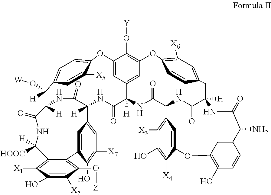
C12=CC3=CC(=C1O[Y])OC1=C([X6])C=C(C=C1)CC1([H])C(=O)NC(C(=O)NC3([H])C(=O)NC3([H])C(=O)NC([H])(C(=O)NC([HOOC])([H])C4=C([X1])C(O)=C([X2])C(O[Z])=C4C4=CC3=CC([X7])=C4O)C(O[W])([H])C3=CC=C(O2)C([X5])=C3)C2=C([X3])C(O)=C([X4])C(=C2)OC2=C(O)C=CC(=C2)C(N)C(=O)N1
